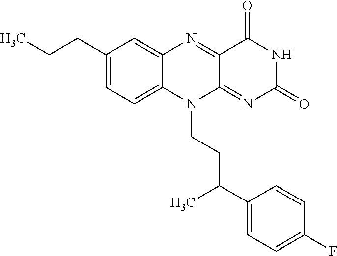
C1(CCC)=CC=C2C(=C1)N=C1C(=NC(=O)NC1=O)N2CCC(C1=CC=C(F)C=C1)C
